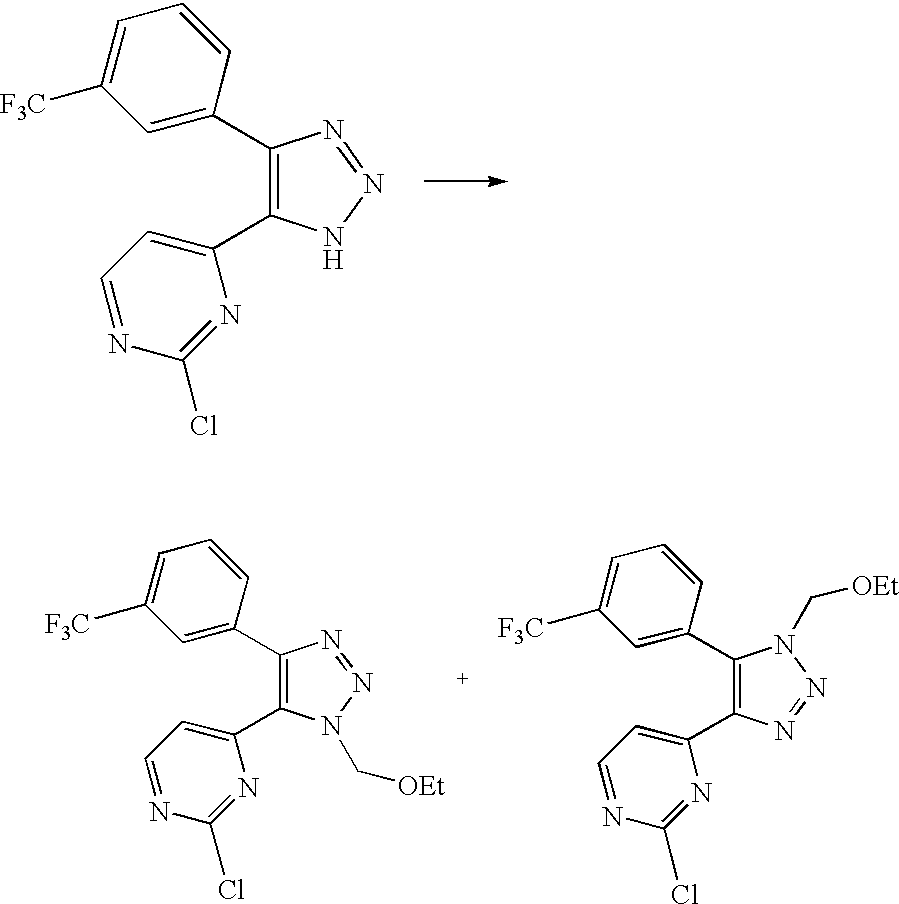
C1(C2=CC([F3C])=CC=C2)=C(C2=CC=NC(Cl)=N2)NN=N1.C1(C2=CC([F3C])=CC=C2)=C(C2=CC=NC(Cl)=N2)N(C[OEt])N=N1.C1(C2=CC([F3C])=CC=C2)=C(C2=CC=NC(Cl)=N2)N=NN1C[OEt]
